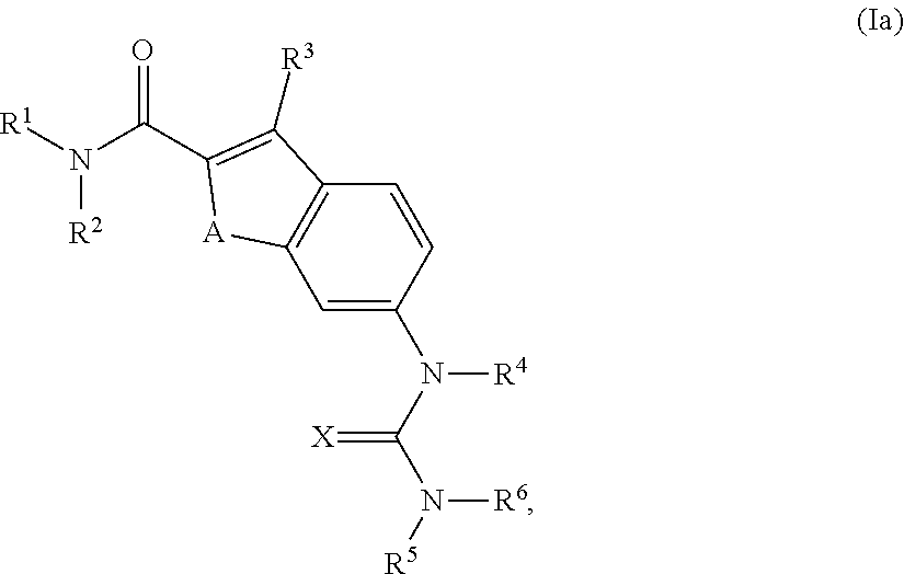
[R1]N(C(=O)C1=C([R3])C2=C(C=C(N(C(N([R5])[R6])=[X])[R4])C=C2)[A]1)[R2]
